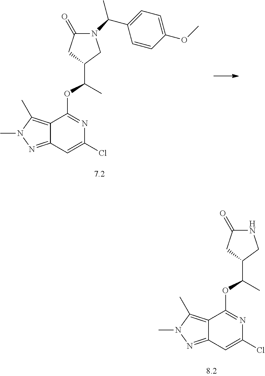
N1(C(C2=CC=C(OC)C=C2)C)C(=O)CC(C(OC2=NC(Cl)=CC3=NN(C)C(C)=C32)C)C1.N1C(=O)CC(C(OC2=NC(Cl)=CC3=NN(C)C(C)=C32)C)C1
